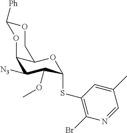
C1([N3])C(OC)C(SC2=C(Br)N=CC(C)=C2)OC2C1OC([Ph])OC2
